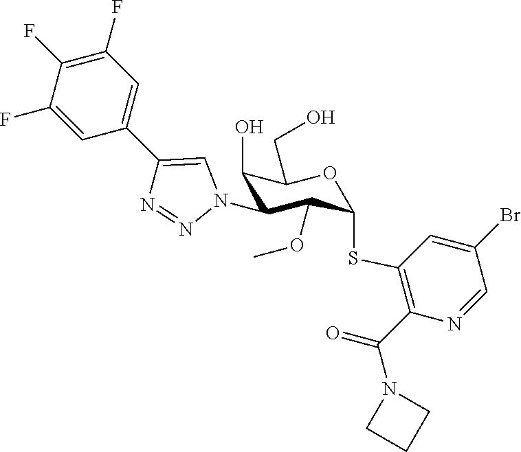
C1(F)=CC(C2=CN(C3C(O)C(CO)OC(SC4=C(C(=O)N5CCC5)N=CC(Br)=C4)C3OC)N=N2)=CC(F)=C1F
